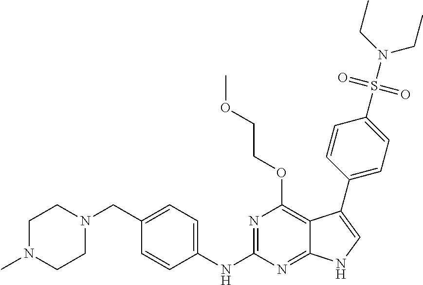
C1N(C)CCN(CC2=CC=C(NC3=NC(OCCOC)=C4C(=N3)NC=C4C3=CC=C(S(N(CC)CC)(=O)=O)C=C3)C=C2)C1
